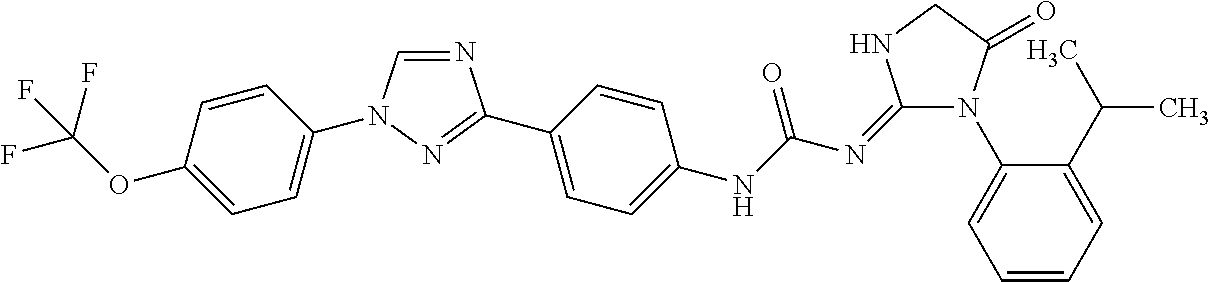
C1=CC(OC(F)(F)F)=CC=C1N1C=NC(C2=CC=C(NC(N=C3N(C4=CC=CC=C4C(C)C)C(=O)CN3)=O)C=C2)=N1
